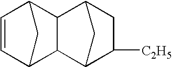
C1=CC2CC1C1C3C([C2H5])CC(C21)C3
